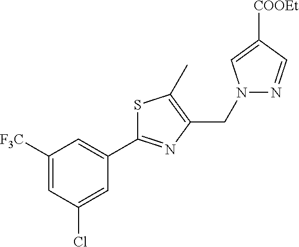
C1([F3C])=CC(Cl)=CC(C2=NC(CN3N=CC([COOEt])=C3)=C(C)S2)=C1
